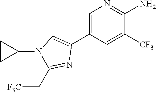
C1=C(C2=CN(C3CC3)C(C[F3C])=N2)C=C([CF3])C(N)=N1
